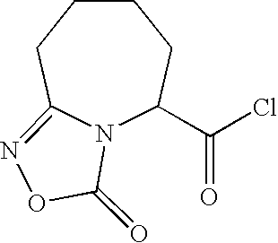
N12C(C(Cl)=O)CCCCC1=NOC2=O
